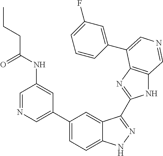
C1(C2=CN=CC(NC(CCC)=O)=C2)=CC=C2C(=C1)C(C1=NC3=C(N1)C=NC=C3C1=CC(F)=CC=C1)=NN2
